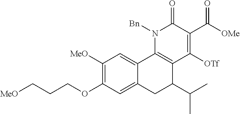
[MeO]CCCOC1=C([MeO])C=C2C(=C1)CC(C(C)C)C1=C2N([Bn])C(=O)C(C(=O)[OMe])=C1[OTf]
